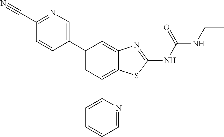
C1(C#N)=NC=C(C2=CC(C3=CC=CC=N3)=C3C(=C2)N=C(NC(NCC)=O)S3)C=C1
